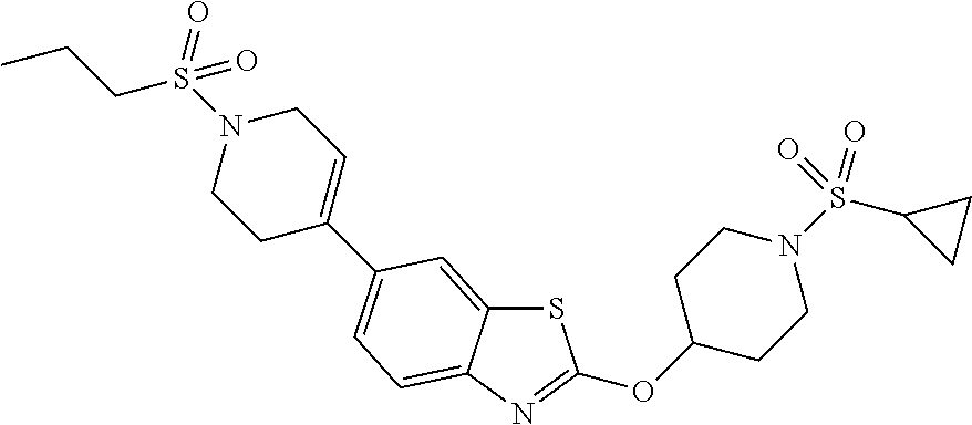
N1(S(CCC)(=O)=O)CCC(C2=CC=C3C(=C2)SC(OC2CCN(S(C4CC4)(=O)=O)CC2)=N3)=CC1
